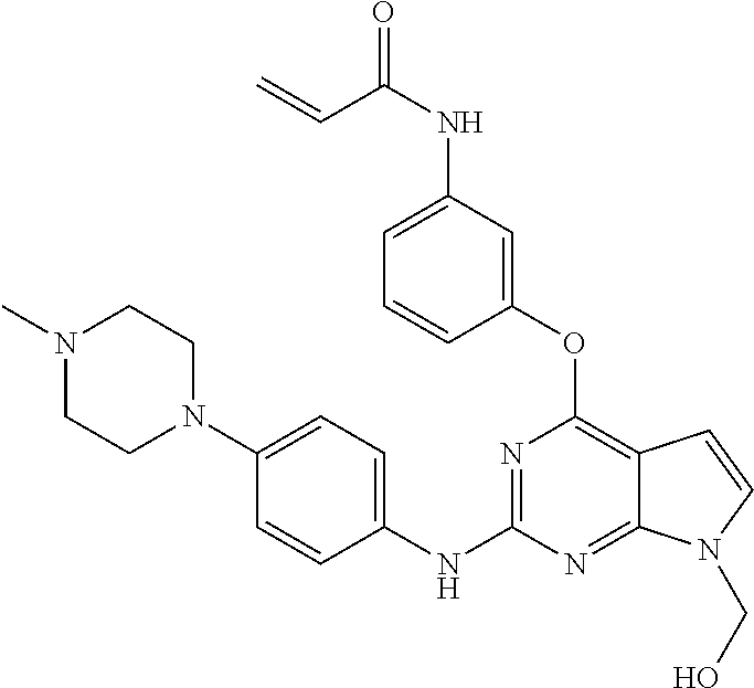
O=C(NC1=CC=CC(OC2=C3C(=NC(NC4=CC=C(N5CCN(C)CC5)C=C4)=N2)N(CO)C=C3)=C1)C=C
